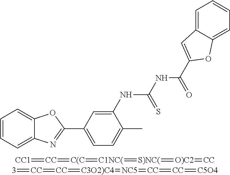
C1=CC=C2C(=C1)OC(C1=CC=C(C)C(NC(NC(=O)C3=CC4=CC=CC=C4O3)=S)=C1)=N2.[CC1]=[CC]=[C(C]=[C1NC(]=[S)NC(]=[O)C2]=[CC].[3]=[CC]=[CC]=[C3O2)C4]=[NC5]=[CC]=[CC]=[C5O4]
